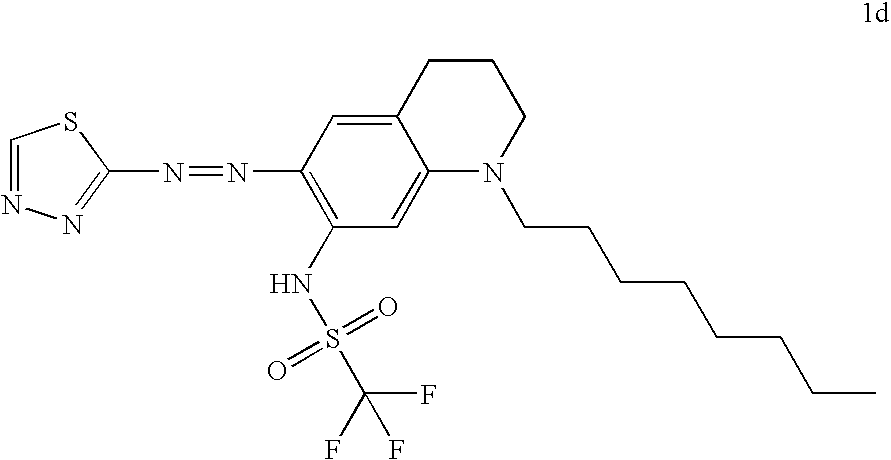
N(=NC1=C(NS(=O)(=O)C(F)(F)F)C=C2C(=C1)CCCN2CCCCCCCC)C1=NN=CS1
